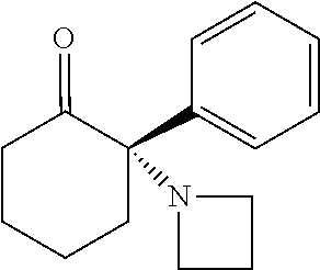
C1=CC=CC=C1C1(N2CCC2)C(=O)CCCC1
